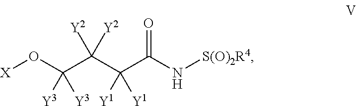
O(C(C(C(C(N[S(O)2R4])=O)([Y1])[Y1])([Y2])[Y2])([Y3])[Y3])[X]
